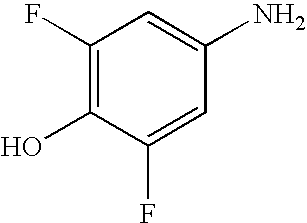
C1(F)=C(O)C(F)=CC(N)=C1
